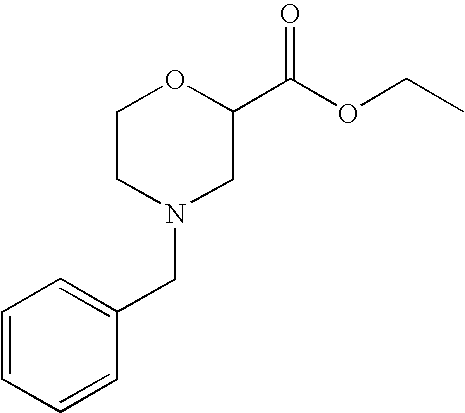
C1=CC=CC(CN2CCOC(C(OCC)=O)C2)=C1
